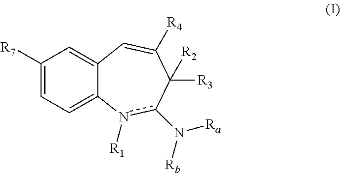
C1([R7])=CC=C2C(=C1)C=C([R4])C([R3])([R2])c(N([Ra])[Rb])n2[R1]
